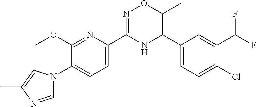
N1=C(C2=CC=C(N3C=NC(C)=C3)C(OC)=N2)NC(C2=CC=C(Cl)C(C(F)F)=C2)C(C)O1
